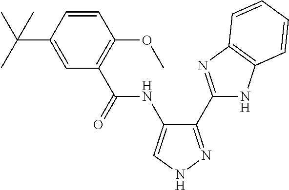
C1(C(NC2=CNN=C2C2=NC3=C(N2)C=CC=C3)=O)=C(OC)C=CC(C(C)(C)C)=C1
